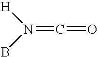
[H]N(B)=C=O
